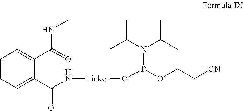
C1=CC=C(C(=O)N[Linker]OP(N(C(C)C)C(C)C)OCC[CN])C(C(=O)NC)=C1
